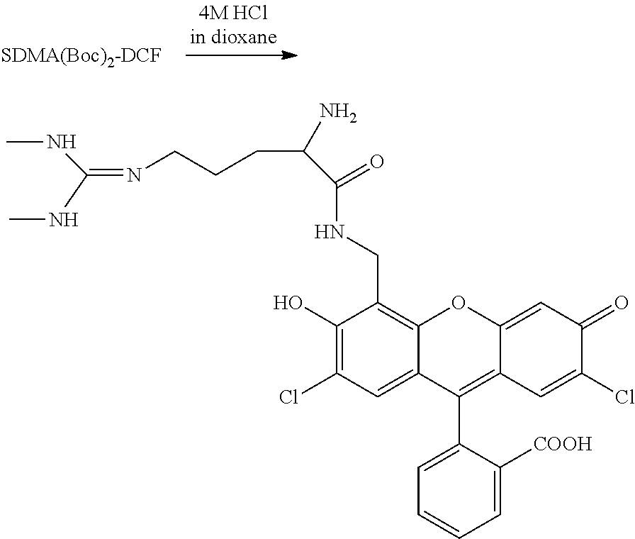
C1(O)=C(Cl)C=C2C(=C1CNC(=O)C(CCCN=C(NC)NC)N)OC1=CC(=O)C(Cl)=CC1=C2C1=CC=CC=C1[COOH]
